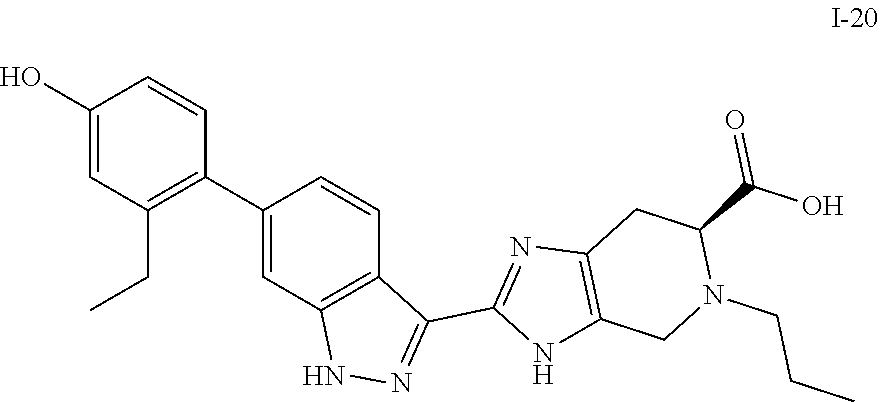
N1(CCC)C(C(=O)O)CC2=C(NC(C3=NNC4=C3C=CC(C3=C(CC)C=C(O)C=C3)=C4)=N2)C1
